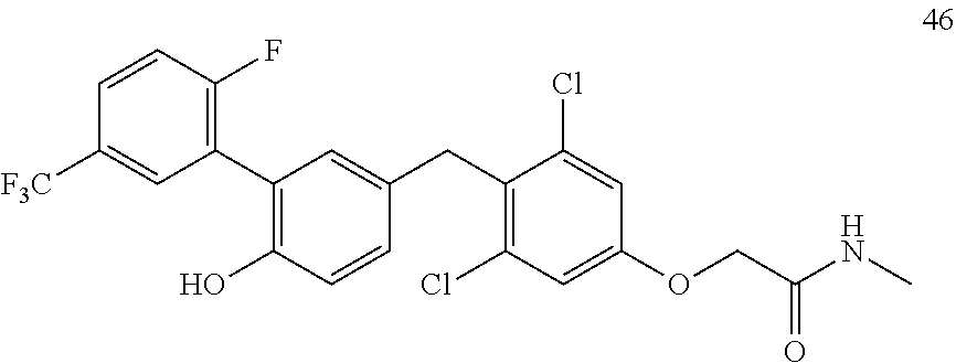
C1(C2=C(F)C=CC([F3C])=C2)=C(O)C=CC(CC2=C(Cl)C=C(OCC(NC)=O)C=C2Cl)=C1
